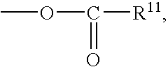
COC([R11])=O
